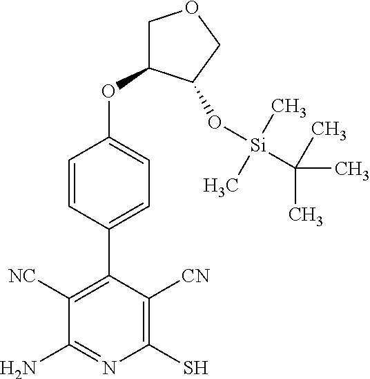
C1(C2=C([NC])C(N)=NC(S)=C2[CN])=CC=C(OC2COCC2O[Si](C(C)(C)C)(C)C)C=C1
